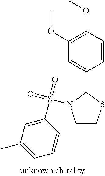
C1CSC(C2=CC(OC)=C(OC)C=C2)N1S(=O)(=O)C1=CC(C)=CC=C1
